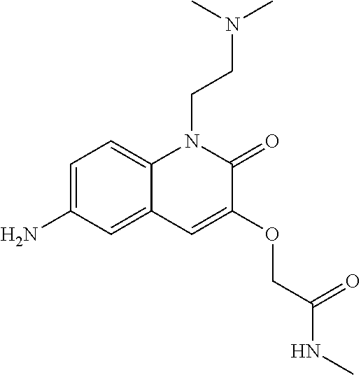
C1=C(N)C=C2C(=C1)N(CCN(C)C)C(=O)C(OCC(NC)=O)=C2
